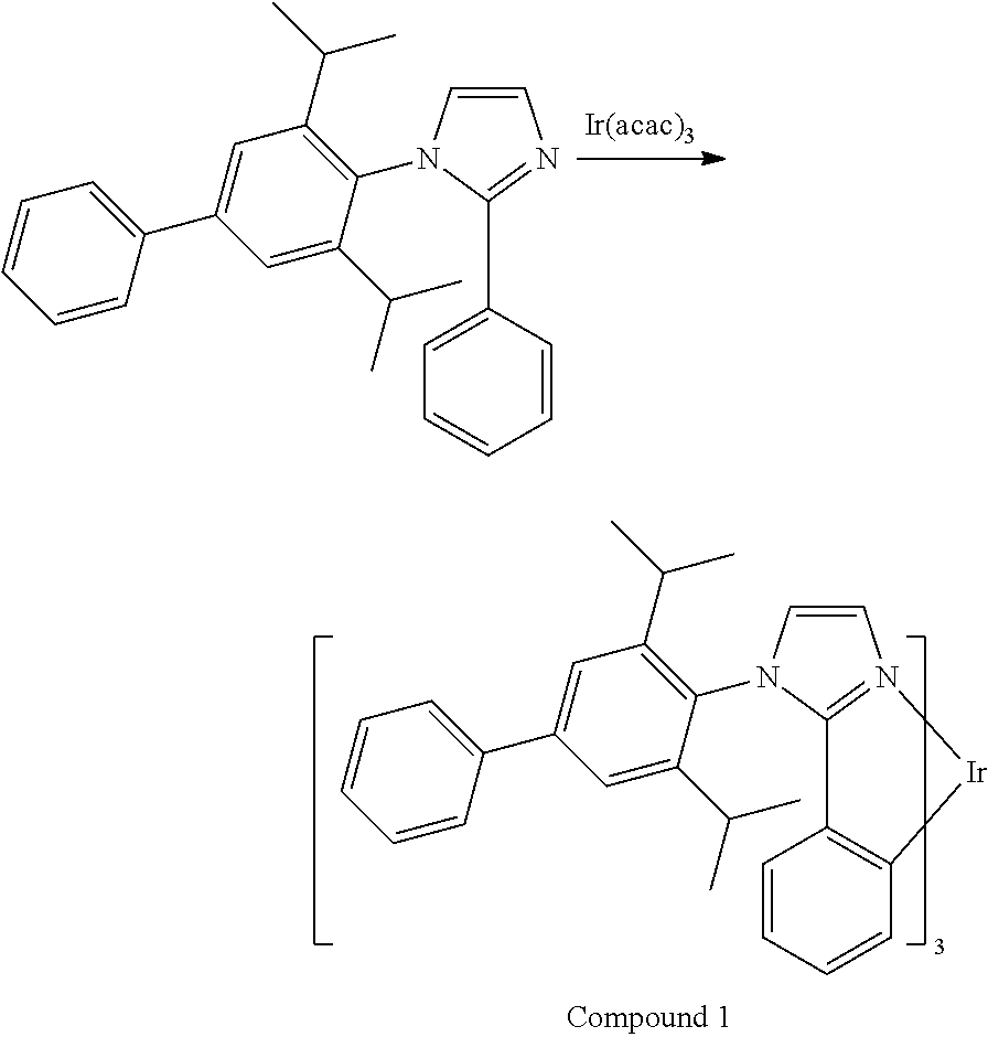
C1=CN(C2=C(C(C)C)C=C(C3=CC=CC=C3)C=C2C(C)C)C(C2=CC=CC=C2)=N1.C1=CN(C2=C(C(C)C)C=C(C3=CC=CC=C3)C=C2C(C)C)C2=N1[Ir]C1=C2C=CC=C1
